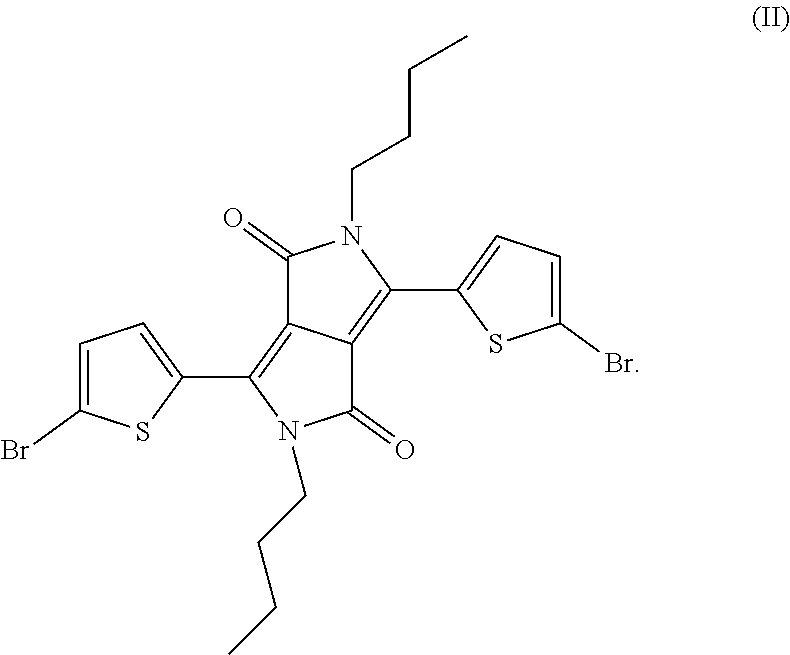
C1(C2=C3C(=C(C4=CC=C(Br)S4)N(CCCC)C3=O)C(=O)N2CCCC)=CC=C(Br)S1
